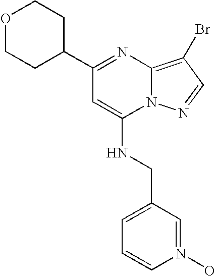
C1(C2CCOCC2)=NC2=C(Br)C=NN2C(NCC2=CC=CN(O)=C2)=C1
